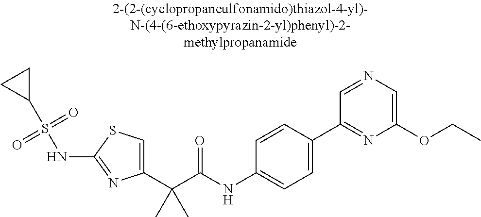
C1(C(C(NC2=CC=C(C3=NC(OCC)=CN=C3)C=C2)=O)(C)C)=CSC(NS(C2CC2)(=O)=O)=N1
